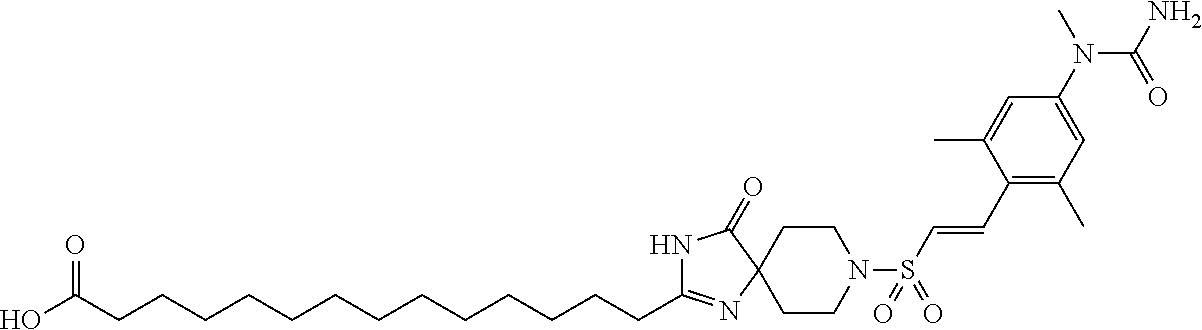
C(C1=NC2(C(=O)N1)CCN(S(C=CC1=C(C)C=C(N(C)C(N)=O)C=C1C)(=O)=O)CC2)CCCCCCCCCCCCC(O)=O
